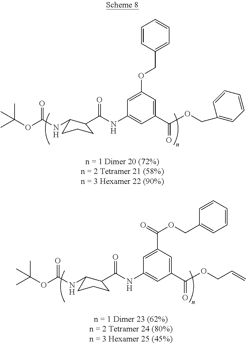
C(OC(NC1CCCC1C(NC1=CC(C(OCC2=CC=CC=C2)=O)=CC(OCC2=CC=CC=C2)=C1)=O)=O)(C)(C)C.C(OC(NC1CCCC1C(NC1=CC(C(OCC=C)=O)=CC(C(=O)OCC2=CC=CC=C2)=C1)=O)=O)(C)(C)C
